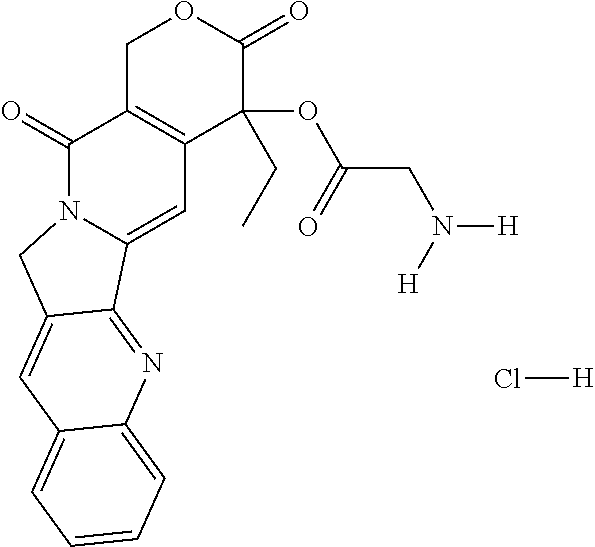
C1C2=C(C(OC(CN([H])[H])=O)(CC)C(=O)O1)C=C1N(C2=O)CC2=CC3=CC=CC=C3N=C12.Cl[H]
